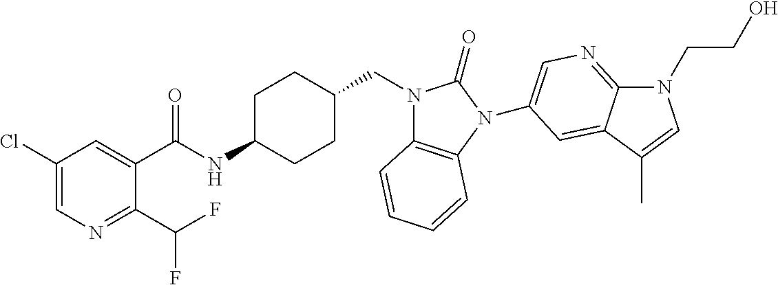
C1(Cl)=CN=C(C(F)F)C(C(NC2CCC(CN3C4=C(N(C5=CN=C6N(CCO)C=C(C)C6=C5)C3=O)C=CC=C4)CC2)=O)=C1
